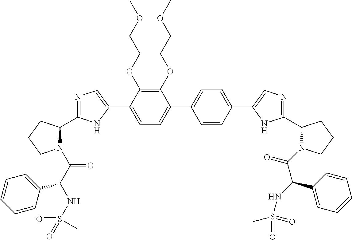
C1(OCCOC)=C(OCCOC)C(C2=CN=C(C3N(C(C(NS(=O)(=O)C)C4=CC=CC=C4)=O)CCC3)N2)=CC=C1C1=CC=C(C2=CN=C(C3N(C(=O)C(NS(=O)(=O)C)C4=CC=CC=C4)CCC3)N2)C=C1
